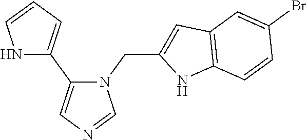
N1(CC2=CC3=C(N2)C=CC(Br)=C3)C(C2=CC=CN2)=CN=C1
